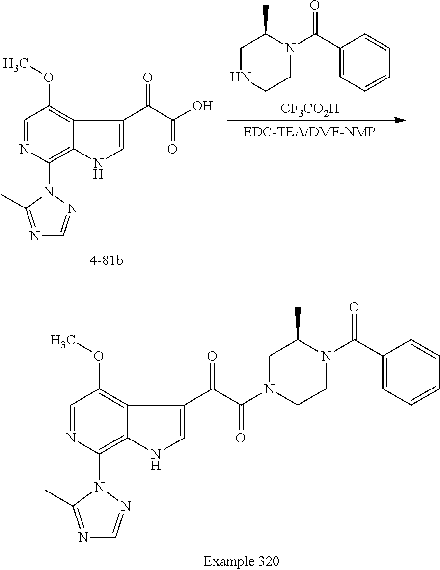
C1=NC(N2C(C)=NC=N2)=C2C(=C1OC)C(C(C(O)=O)=O)=CN2.C1NCCN(C(C2=CC=CC=C2)=O)C1C.[CF3CO2H].C1=NC(N2C(C)=NC=N2)=C2C(=C1OC)C(C(C(N1CCN(C(=O)C3=CC=CC=C3)C(C)C1)=O)=O)=CN2
